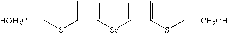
C1=C([HOH2C])SC(C2=CC=C(C3=CC=C([CH2OH])S3)[Se]2)=C1
